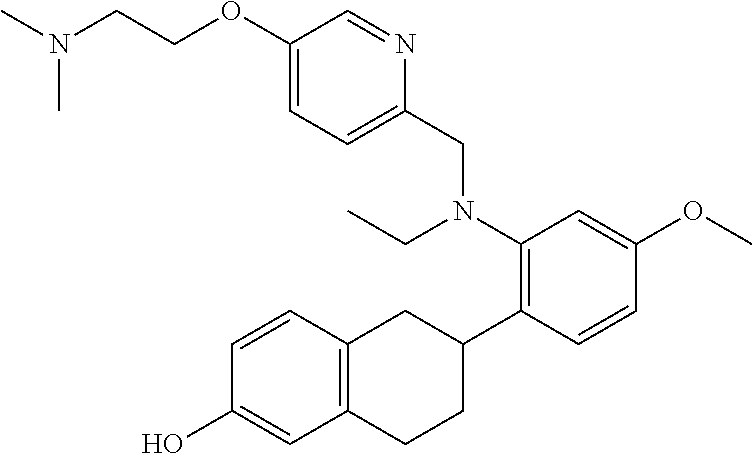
C1(OCCN(C)C)=CC=C(CN(C2=C(C3CC4=C(CC3)C=C(O)C=C4)C=CC(OC)=C2)CC)N=C1
